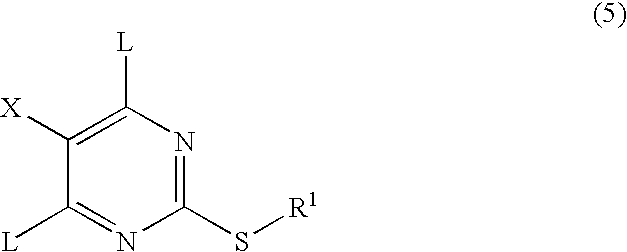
C1([X])=C([L])N=C(S[R1])N=C1[L]
